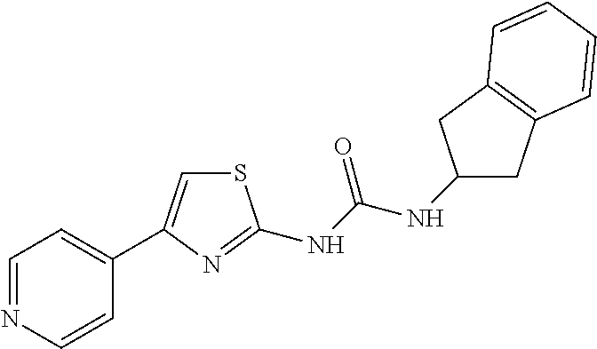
C1=NC=CC(C2=CSC(NC(NC3CC4=C(C3)C=CC=C4)=O)=N2)=C1
